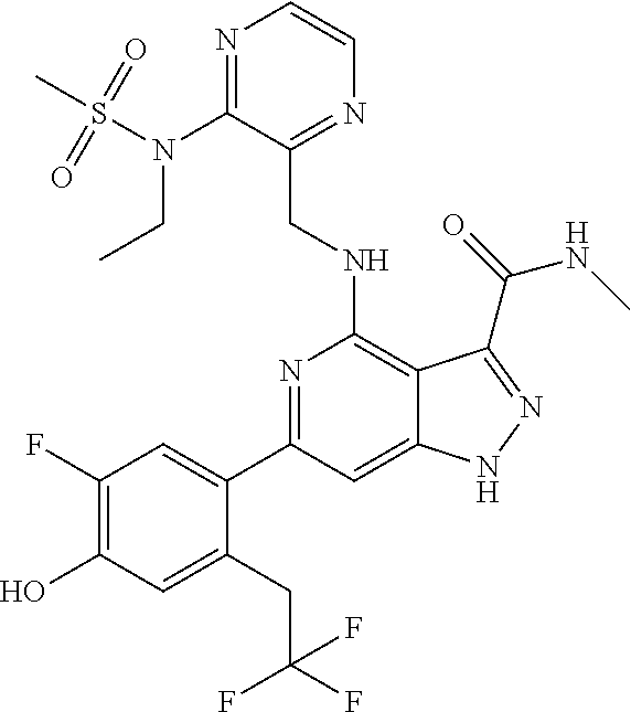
C1(C2=CC(F)=C(O)C=C2CC(F)(F)F)=NC(NCC2=NC=CN=C2N(CC)S(=O)(C)=O)=C2C(=C1)NN=C2C(NC)=O
